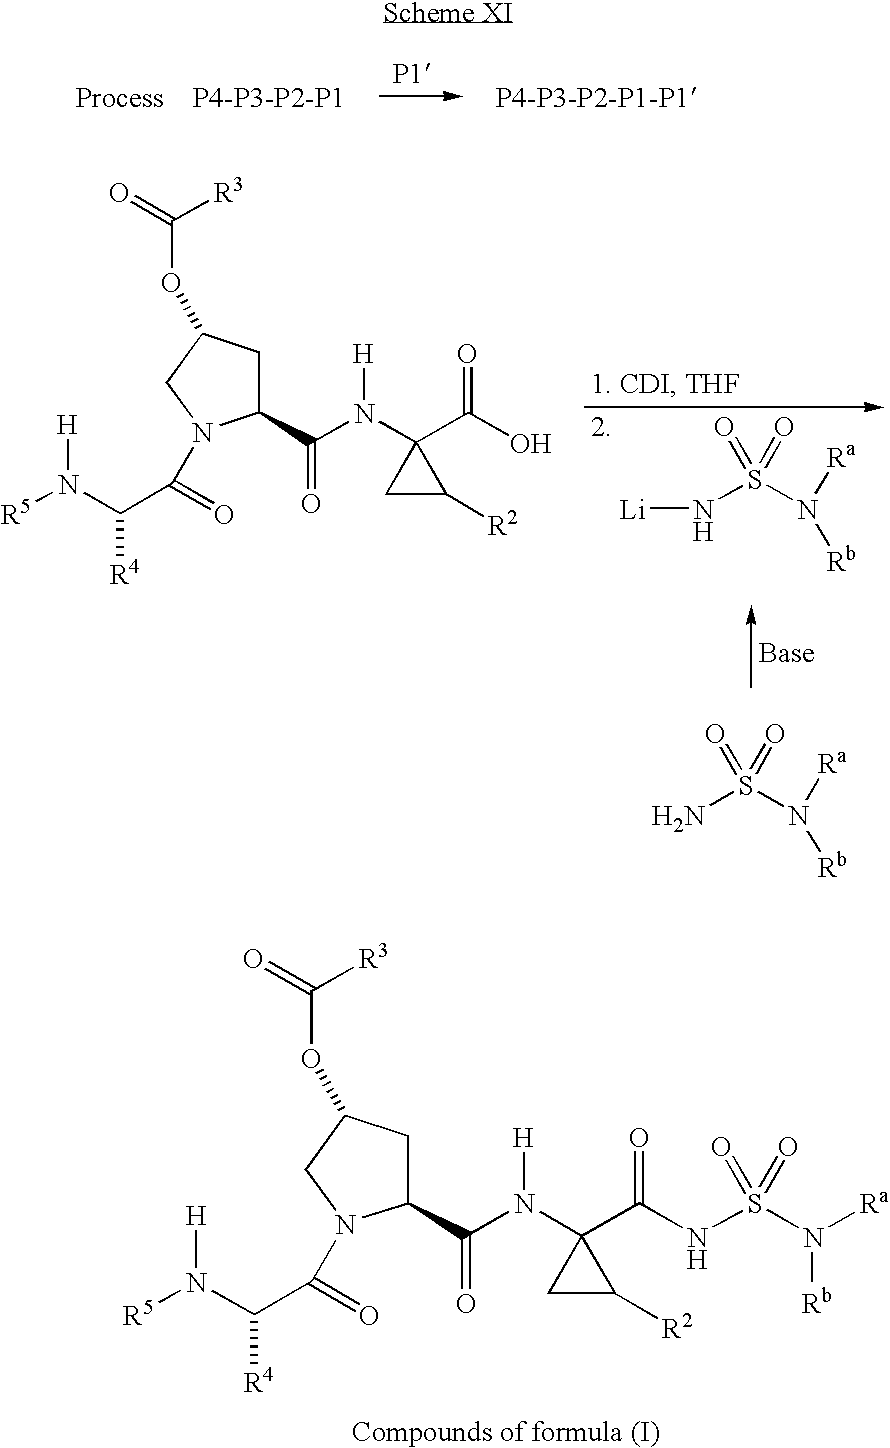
[P4-P3-P2-P1].[P4-P3-P2-P1-P1].[Li]NS(N([Ra])[Rb])(=O)=O.NS(N([Ra])[Rb])(=O)=O.C(N(C1(C(O)=O)CC1[R2])[H])(=O)C1CC(OC(=O)[R3])CN1C(C(N([R5])[H])[R4])=O.N(C1(C(=O)NS(N([Ra])[Rb])(=O)=O)CC1[R2])([H])C(=O)C1CC(OC(=O)[R3])CN1C(C(N([R5])[H])[R4])=O
